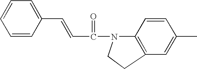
C1=CC(C=CC(N2C3=C(C=C(C)C=C3)CC2)=O)=CC=C1
